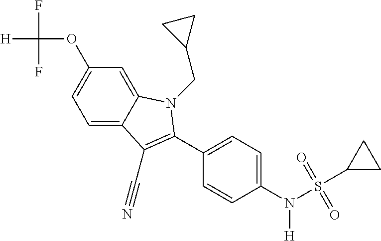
C1=C2C(=CC(OC([H])(F)F)=C1)N(CC1CC1)C(C1=CC=C(N([H])S(C3CC3)(=O)=O)C=C1)=C2C#N
